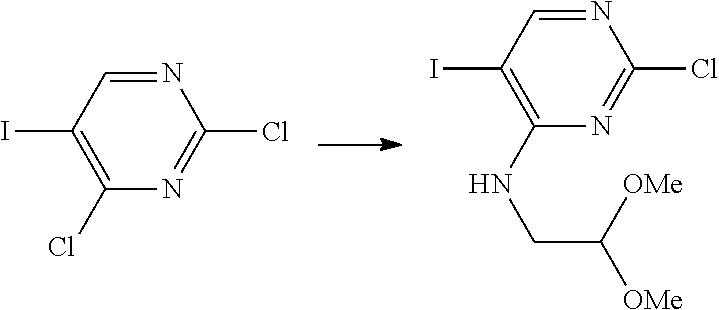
N1=CC(I)=C(Cl)N=C1Cl.N1=CC(I)=C(NCC([OMe])[OMe])N=C1Cl
